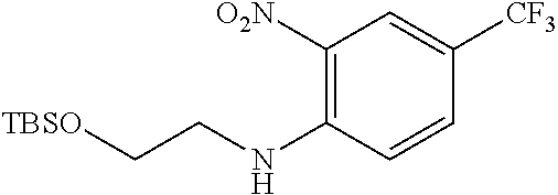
C1([O2N])=C(NCC[TBSO])C=CC([CF3])=C1
